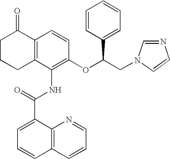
C12=C(C(NC(C3=CC=CC4=C3N=CC=C4)=O)=C(OC(CN3C=NC=C3)C3=CC=CC=C3)C=C1)CCCC2=O
